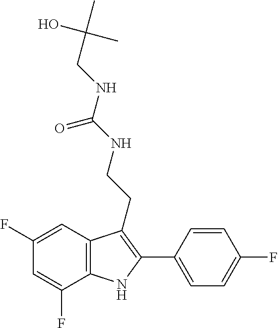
C1=C(F)C2=C(C=C1F)C(CCNC(NCC(C)(C)O)=O)=C(C1=CC=C(F)C=C1)N2
